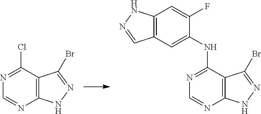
C12=C(NN=C1Br)N=CN=C2Cl.C12=C(NN=C1Br)N=CN=C2NC1=CC2=C(C=C1F)NN=C2
